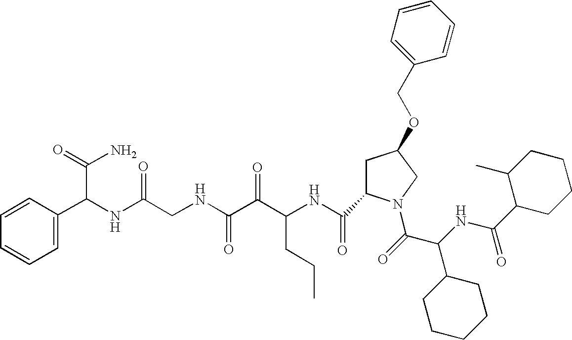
C1(C(NC(C(=O)N2CC(OCC3=CC=CC=C3)CC2C(NC(C(C(NCC(NC(C(N)=O)C2=CC=CC=C2)=O)=O)=O)CCC)=O)C2CCCCC2)=O)CCCCC1C
